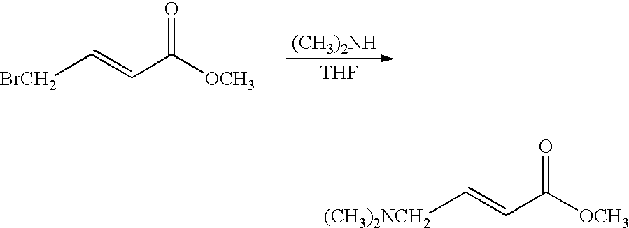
[(CH3)2NCH2]C=CC([OCH3])=O.[BrCH2]C=CC([OCH3])=O.[(CH3)2NH].[THF]
